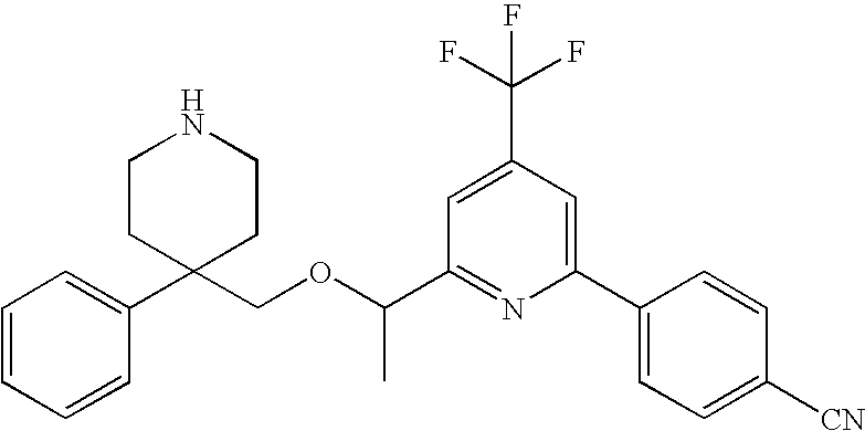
C1=CC=CC(C2(COC(C3=NC(C4=CC=C([CN])C=C4)=CC(C(F)(F)F)=C3)C)CCNCC2)=C1
